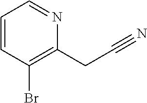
C1=CC(Br)=C(CC#N)N=C1
